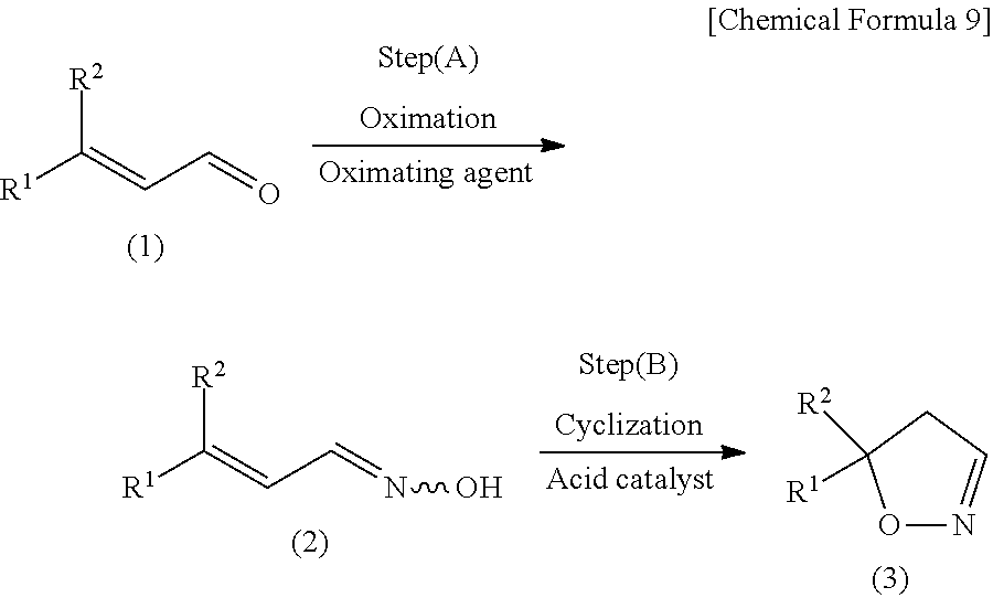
[R1]C([R2])=CC=O.[R1]C([R2])=CC=NO.O1N=CCC1([R1])[R2]
